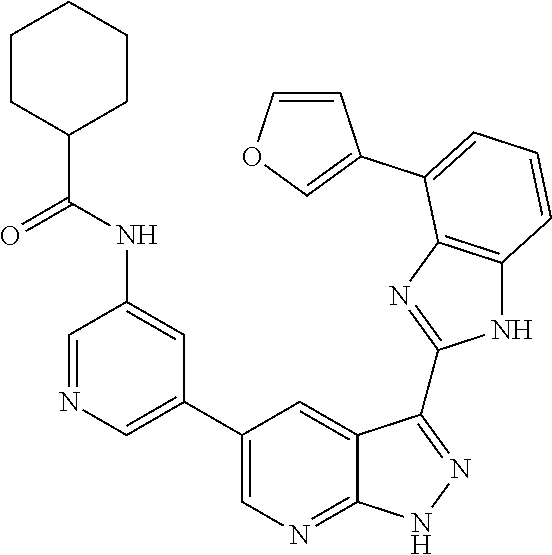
C1=NC=C(C2=CN=C3C(=C2)C(C2=NC4=C(N2)C=CC=C4C2=COC=C2)=NN3)C=C1NC(C1CCCCC1)=O
